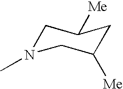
C1N(C)CC([Me])CC1[Me]
